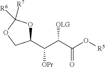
O1C(C(C(C(O[R5])=O)[OLG])[OPr])COC1([R6])[R7]
